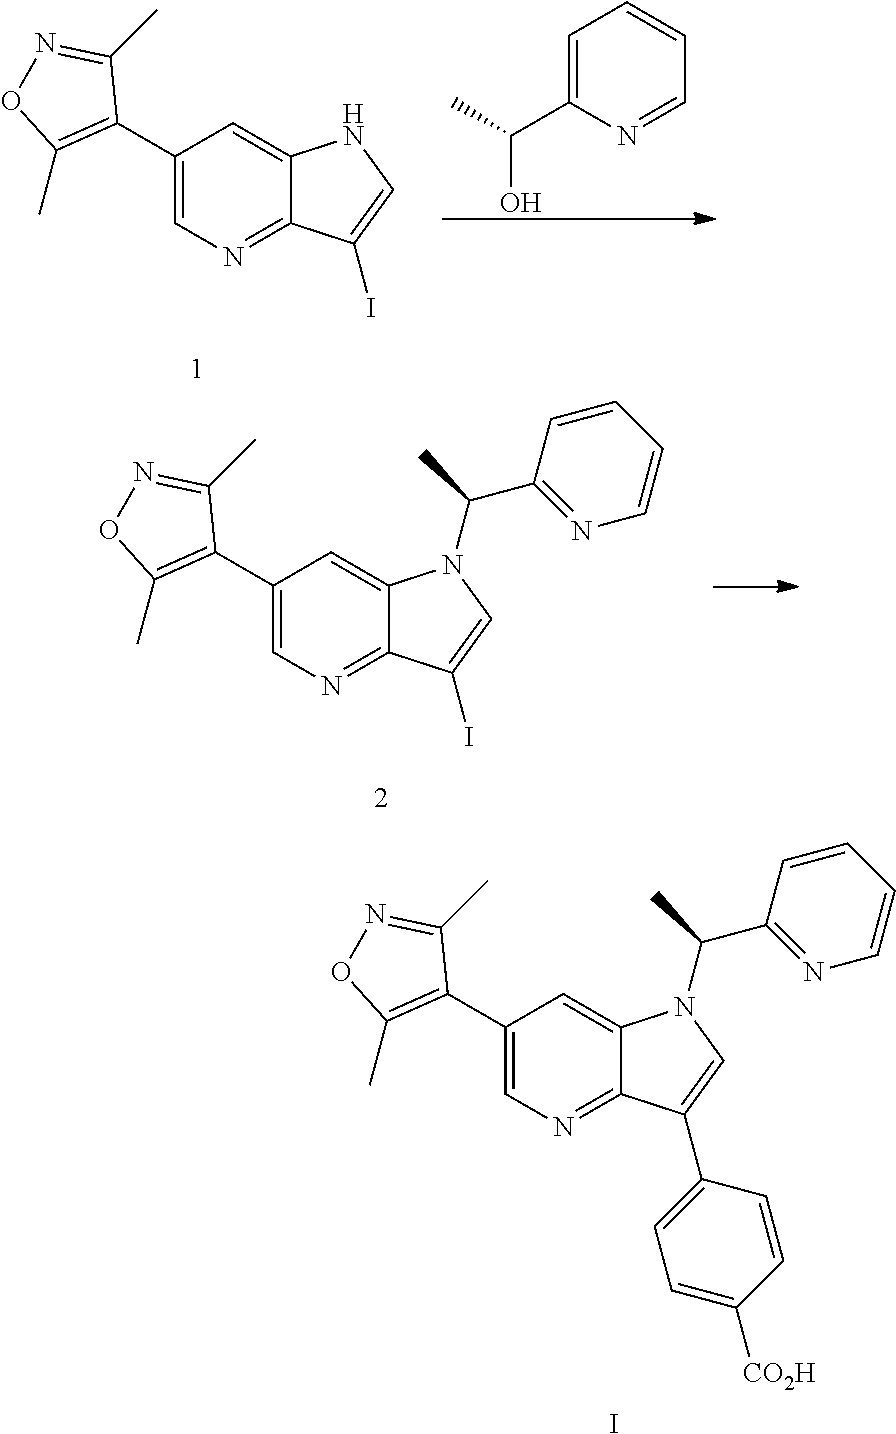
C1(C2=C(C)ON=C2C)=CN=C2C(=C1)N(C(C)C1=NC=CC=C1)C=C2C1=CC=C([CO2H])C=C1.I.C1(C2=C(C)ON=C2C)=CN=C2C(=C1)NC=C2I.C1=C(C(C)O)N=CC=C1.C1(C2=C(C)ON=C2C)=CN=C2C(=C1)N(C(C)C1=NC=CC=C1)C=C2I
